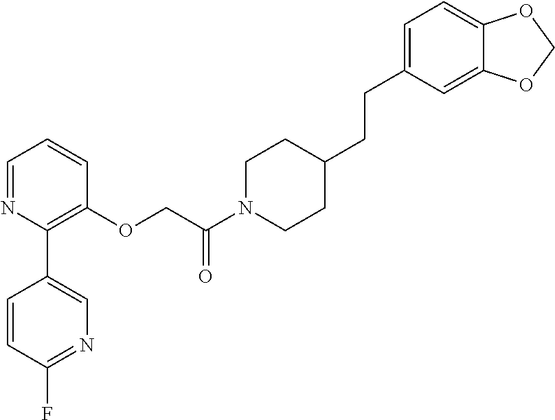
C1=NC(C2=CN=C(F)C=C2)=C(OCC(N2CCC(CCC3=CC=C4C(=C3)OCO4)CC2)=O)C=C1
